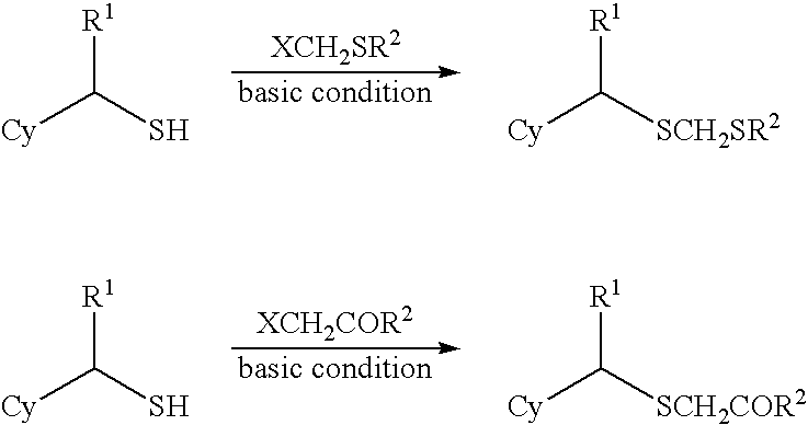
[Cy]C(S)[R1].[Cy]C([SCH2SR2])[R1].[XCH2SR2].[Cy]C(S)[R1].[Cy]C([SCH2COR2])[R1].[XCH2COR2]
